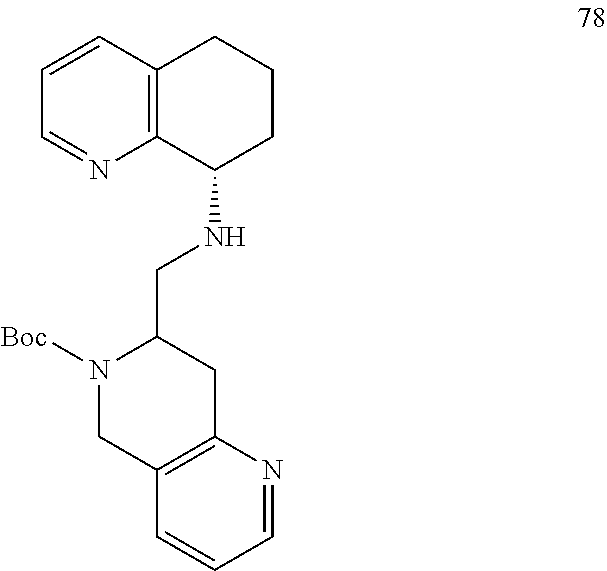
C12=C(C=CC=N1)CCCC2NCC1N([Boc])CC2=C(C1)N=CC=C2
